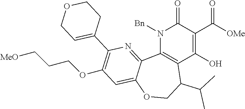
N1([Bn])C2=C(C(O)=C(C([OMe])=O)C1=O)C(C(C)C)COC1=CC(OCCC[MeO])=C(C3=CCOCC3)N=C21
